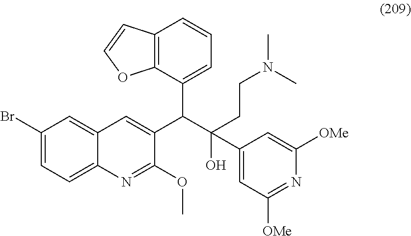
C1(Br)=CC=C2C(=C1)C=C(C(C(O)(C1=CC([OMe])=NC([OMe])=C1)CCN(C)C)C1=CC=CC3=C1OC=C3)C(OC)=N2
